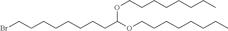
C(CCC)CCCCOC(CCCCCCCCBr)OCCCCCCCC
